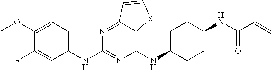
C1(NC2CCC(NC(C=C)=O)CC2)=C2C(=NC(NC3=CC=C(OC)C(F)=C3)=N1)C=CS2
